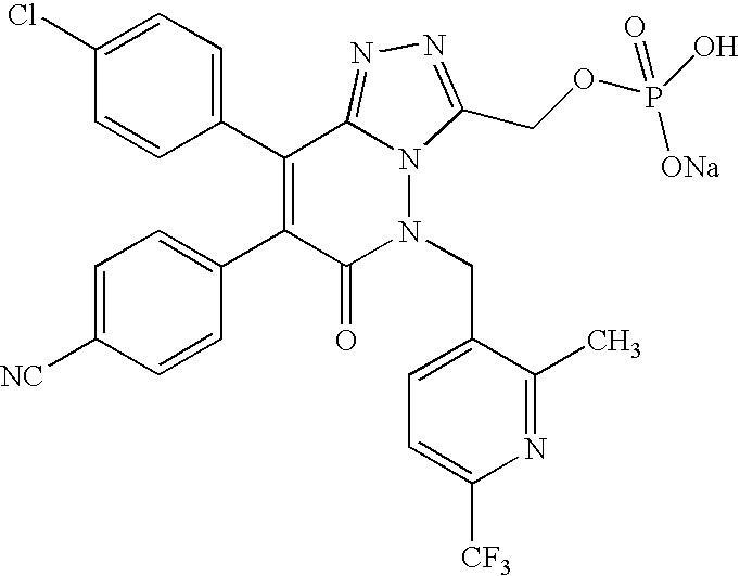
C1=C(Cl)C=CC(C2=C(C3=CC=C([NC])C=C3)C(=O)N(CC3=CC=C([CF3])N=C3C)N3C2=NN=C3COP(O)([ONa])=O)=C1
